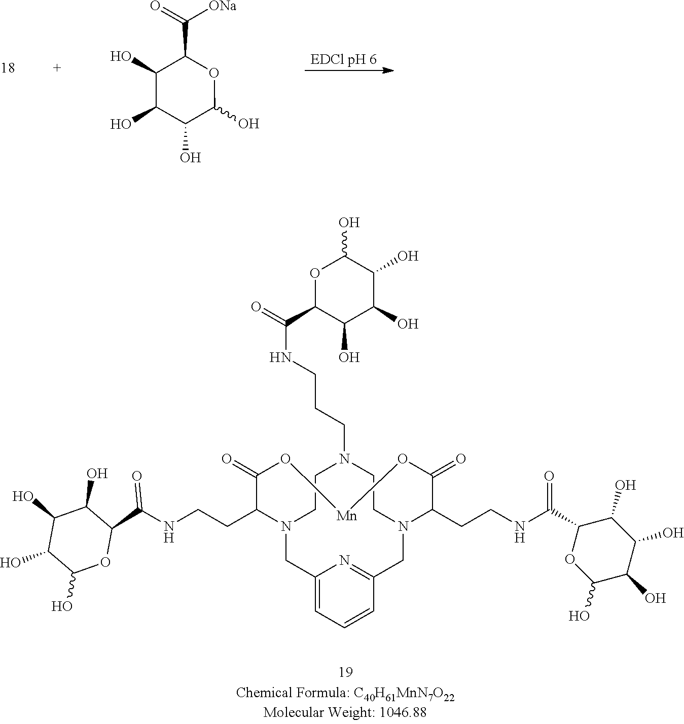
C1(CCNC(=O)C2C(O)C(O)C(O)C(O)O2)C(=O)O[Mn]OC(=O)C(CCNC(C2OC(O)C(O)C(O)C2O)=O)N2CC3=NC(=CC=C3)CN1CCN(CCCNC(C1C(O)C(O)C(O)C(O)O1)=O)CC2.[EDCl pH 6].O=C(C1C(O)C(O)C(O)C(O)O1)[ONa]
